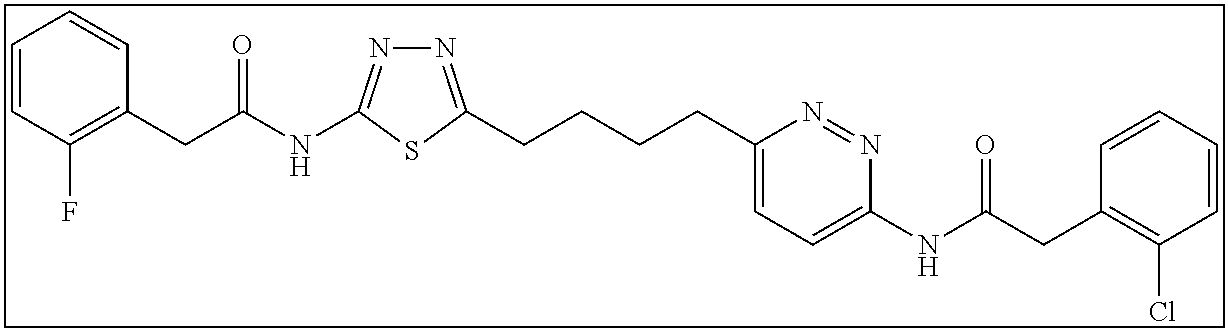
C1=CC(F)=C(CC(NC2=NN=C(CCCCC3=CC=C(NC(CC4=C(Cl)C=CC=C4)=O)N=N3)S2)=O)C=C1
